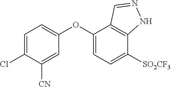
C1(OC2=CC=C([SO2CF3])C3=C2C=NN3)=CC=C(Cl)C([CN])=C1
